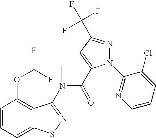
C1=CC=C2C(=C1OC(F)F)C(N(C)C(=O)C1=CC(C(F)(F)F)=NN1C1=NC=CC=C1Cl)=NS2
